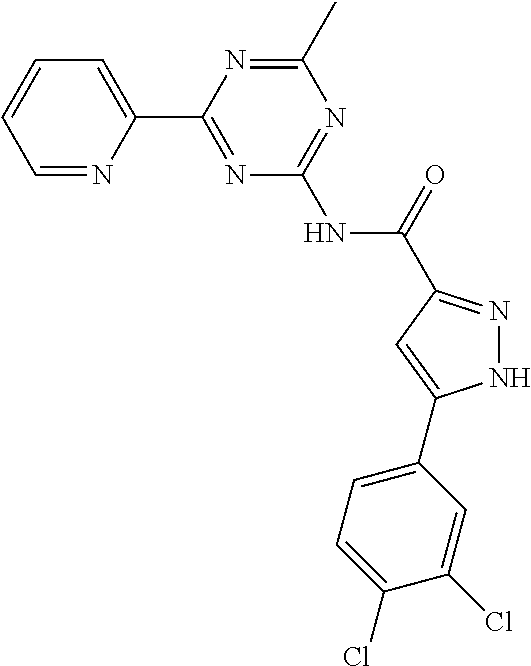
C1=NC(C2=NC(NC(=O)C3=NNC(C4=CC=C(Cl)C(Cl)=C4)=C3)=NC(C)=N2)=CC=C1
